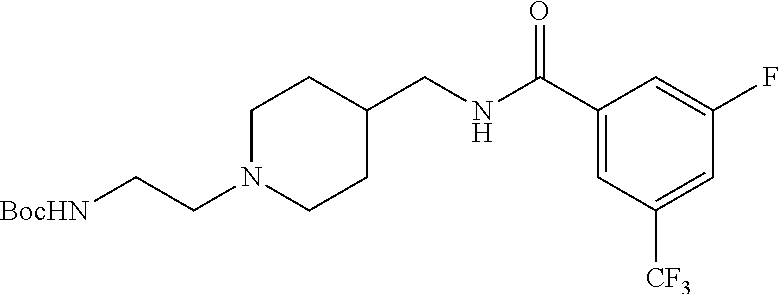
C(NC(C1=CC([CF3])=CC(F)=C1)=O)C1CCN(CC[BocHN])CC1
